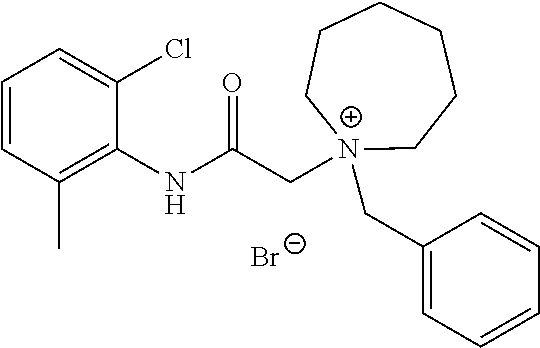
C1=CC(C)=C(NC(C[N+]2(CC3=CC=CC=C3)CCCCCC2)=O)C(Cl)=C1.[Br-]
